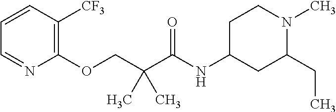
C1=CC([CF3])=C(OCC(C(NC2CC(CC)N(C)CC2)=O)(C)C)N=C1
